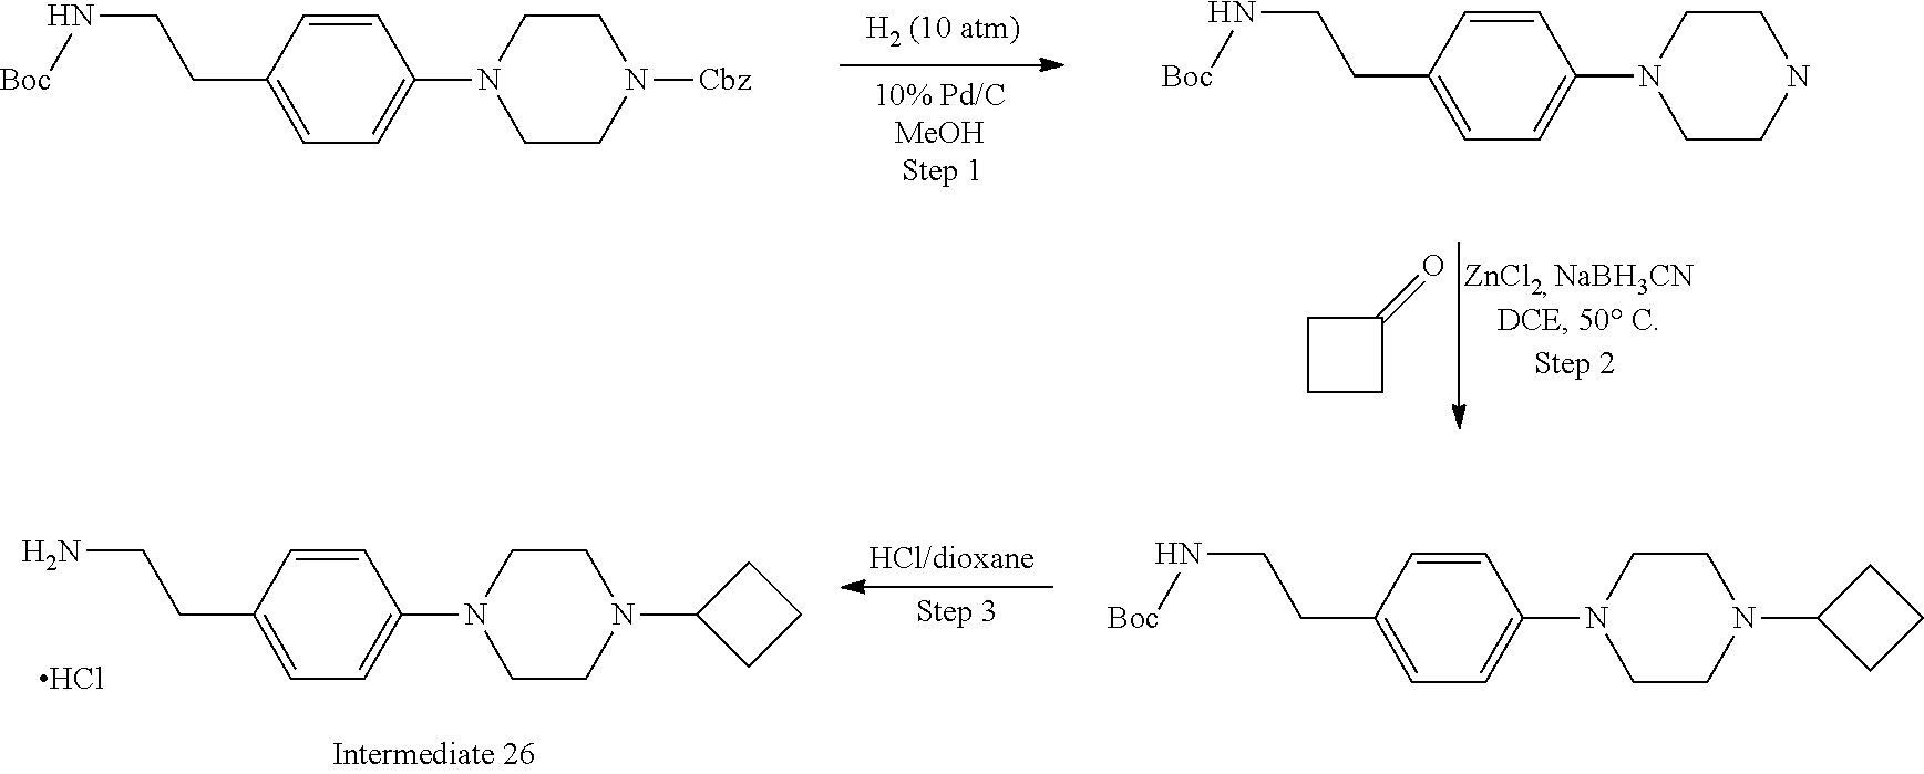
C(CN[Boc])C1=CC=C(N2CCN([Cbz])CC2)C=C1.C(CN[Boc])C1=CC=C(N2CCNCC2)C=C1.C1CCC1=O.C(CN[Boc])C1=CC=C(N2CCN(C3CCC3)CC2)C=C1.C(CN)C1=CC=C(N2CCN(C3CCC3)CC2)C=C1.Cl
